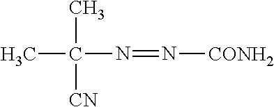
C([CN])(N=N[CONH2])(C)C
